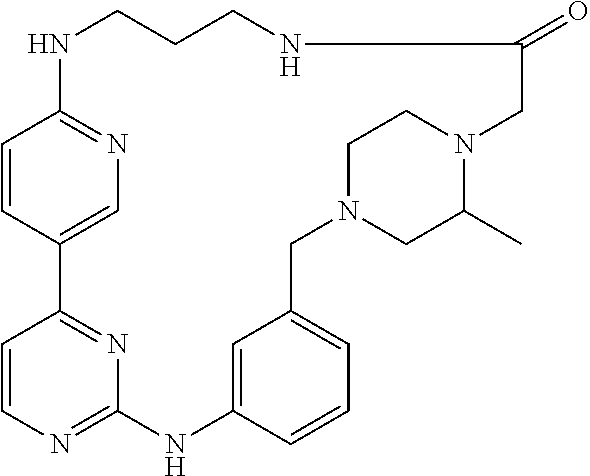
C1=C2C=CC(=N1)NCCCNC(=O)CN1C(C)CN(CC3=CC=CC(=C3)NC3=NC=CC2=N3)CC1
